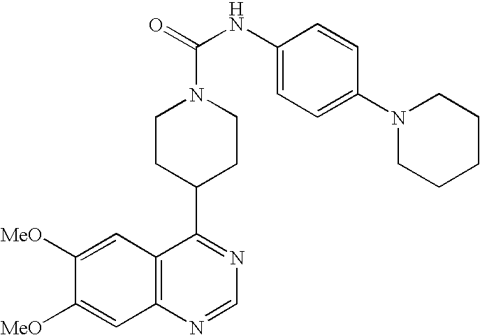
C12=C(N=CN=C1C1CCN(C(=O)NC3=CC=C(N4CCCCC4)C=C3)CC1)C=C([MeO])C([MeO])=C2
